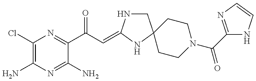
C1(Cl)=C(N)N=C(N)C(C(C=C2NCC3(N2)CCN(C(C2=NC=CN2)=O)CC3)=O)=N1
